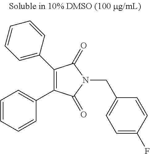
C1(C2=CC=CC=C2)=C(C2=CC=CC=C2)C(=O)N(CC2=CC=C(F)C=C2)C1=O
